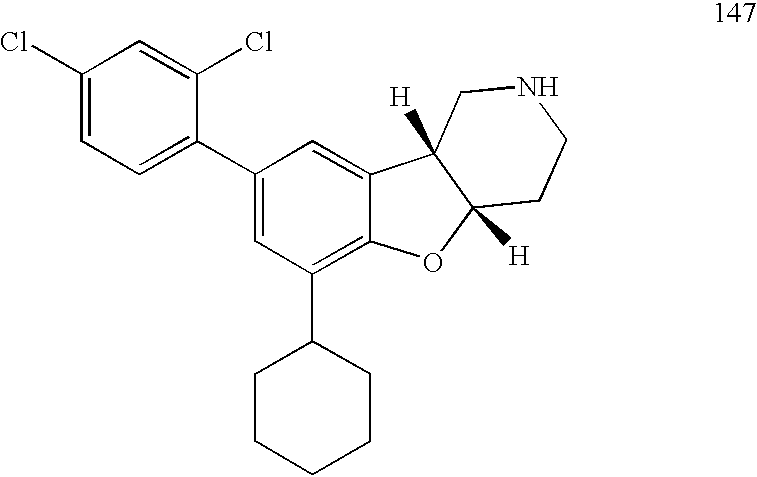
C1(Cl)=CC=C(C2=CC(C3CCCCC3)=C3C(=C2)C2([H])C([H])(O3)CCNC2)C(Cl)=C1
